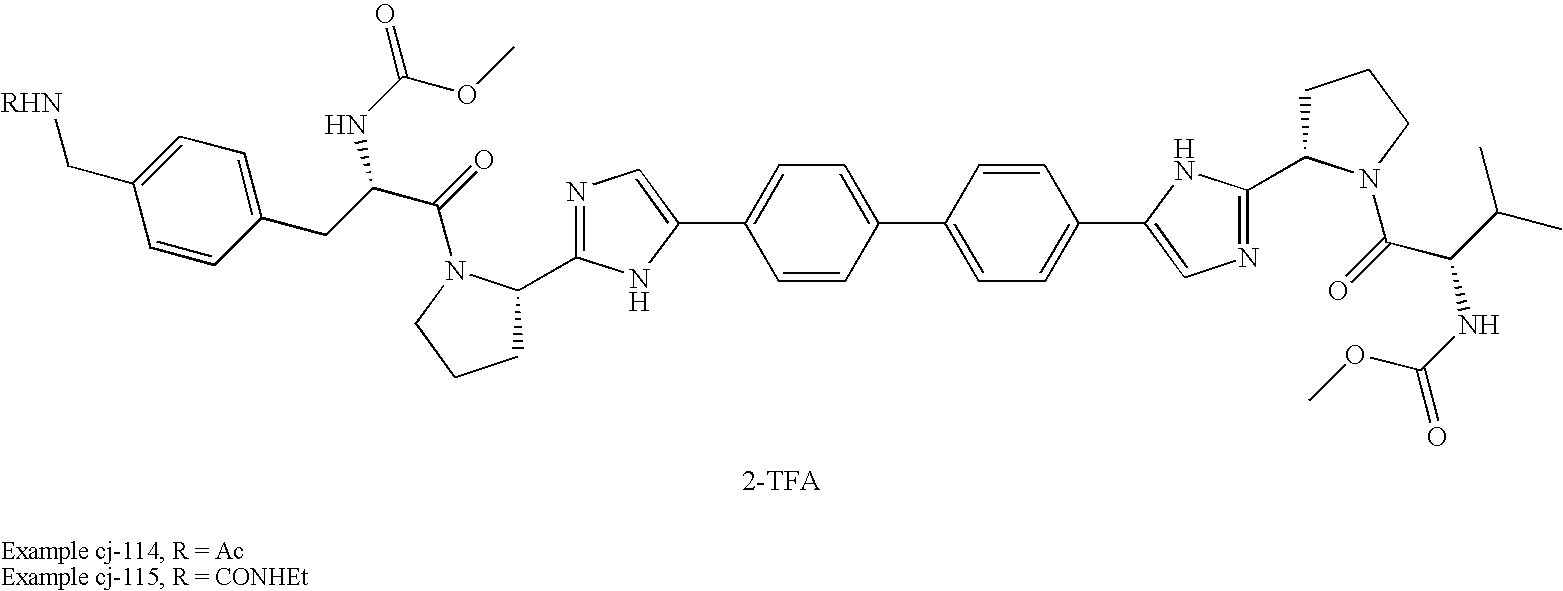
C1=CC(C2=CC=C(C3=CN=C(C4CCCN4C(C(C(C)C)NC(OC)=O)=O)N3)C=C2)=CC=C1C1=CN=C(C2CCCN2C(C(NC(OC)=O)CC2=CC=C(C[RHN])C=C2)=O)N1
